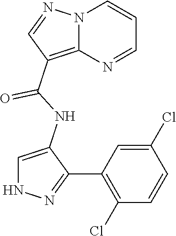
N12C(=C(C(NC3=CNN=C3C3=C(Cl)C=CC(Cl)=C3)=O)C=N1)N=CC=C2
